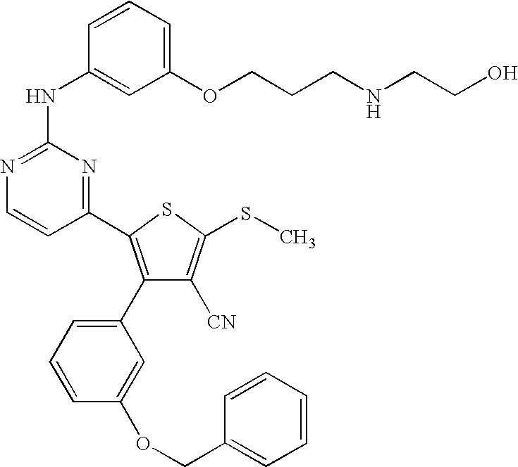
C1(C2=C(C3=CC=CC(OCC4=CC=CC=C4)=C3)C([CN])=C(SC)S2)=NC(NC2=CC(OCCCNCCO)=CC=C2)=NC=C1
